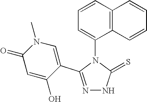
N1=C(C2=CN(C)C(=O)C=C2O)N(C2=CC=CC3=C2C=CC=C3)C(=S)N1
